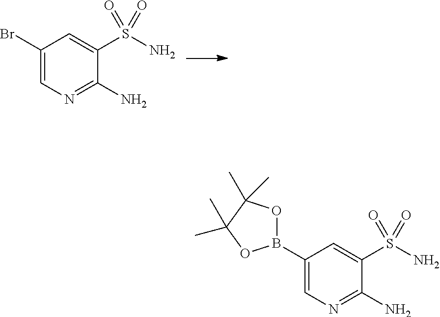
C1(Br)=CN=C(N)C(S(N)(=O)=O)=C1.C1(B2OC(C)(C)C(C)(C)O2)=CN=C(N)C(S(N)(=O)=O)=C1
